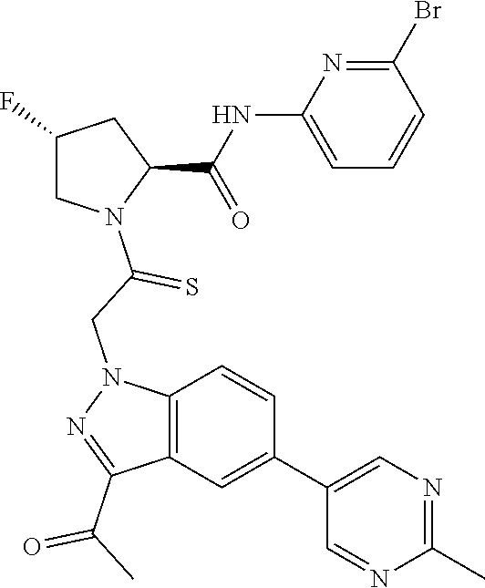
C1(F)CN(C(CN2C3=C(C(C(C)=O)=N2)C=C(C2=CN=C(C)N=C2)C=C3)=S)C(C(NC2=CC=CC(Br)=N2)=O)C1
